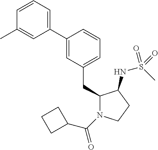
C1(CC2=CC=CC(C3=CC=CC(C)=C3)=C2)N(C(=O)C2CCC2)CCC1NS(C)(=O)=O
